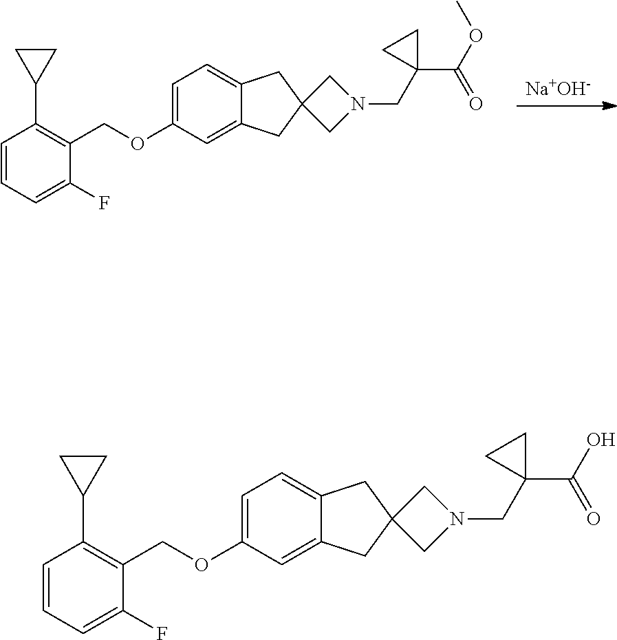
[Na+OH-].C1=C(OCC2=C(C3CC3)C=CC=C2F)C=C2C(=C1)CC1(C2)CN(CC2(C(OC)=O)CC2)C1.C1=C(OCC2=C(C3CC3)C=CC=C2F)C=C2C(=C1)CC1(C2)CN(CC2(C(O)=O)CC2)C1
